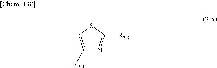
C1([R3-1])=CSC([R3-2])=N1
